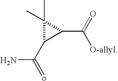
C(C1C(C([O-allyl])=O)C1(C)C)(=o)N
